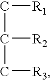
C(C([R2])C[R3])[R1]
